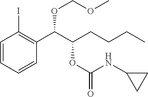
C1=CC=CC(C(C(CCCC)OC(=O)NC2CC2)OCOC)=C1I
